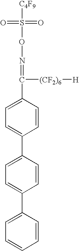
O=S(=O)([C4F9])ON=C([(CF2)6][H])C1=CC=C(C2=CC=C(C3=CC=CC=C3)C=C2)C=C1
